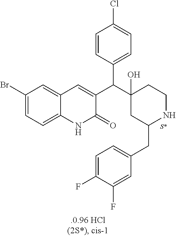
C1(Br)=CC=C2C(=C1)C=C(C(C1(O)CC(CC3=CC=C(F)C(F)=C3)NCC1)C1=CC=C(Cl)C=C1)C(=O)N2
